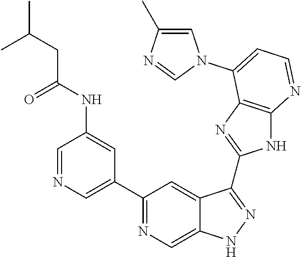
C1=NC=C(C2=NC=C3C(=C2)C(C2=NC4=C(N2)N=CC=C4N2C=C(C)N=C2)=NN3)C=C1NC(=O)CC(C)C
